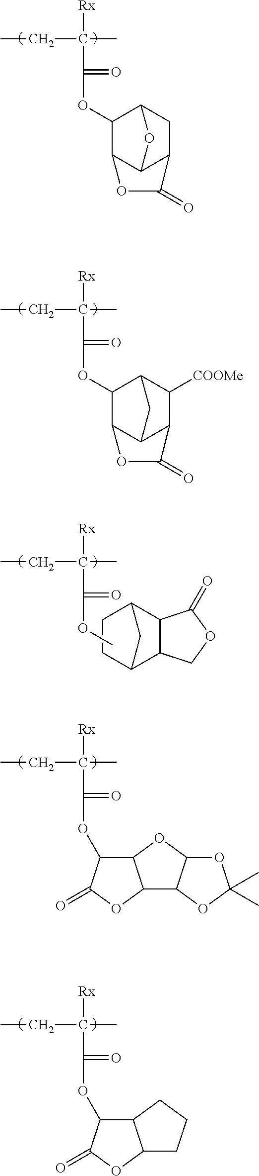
C(C([Rx])(C)CC)(=O)OC1C2C3C(CC1O3)C(=O)O2.C(C([Rx])(C)CC)(=O)OC1C2C3C(C([COOMe])C1C3)C(=O)O2.C(C([Rx])(C)CC)(=O)OC1C2C(OC1=O)C1C(O2)OC(C)(C)O1.C(C([Rx])(C)CC)(=O)OC1C2C(OC1=O)CCC2.C1C2C3C(C(C2)C1)C(=O)OC3.C(C([Rx])(C)CC)(=O)OC
